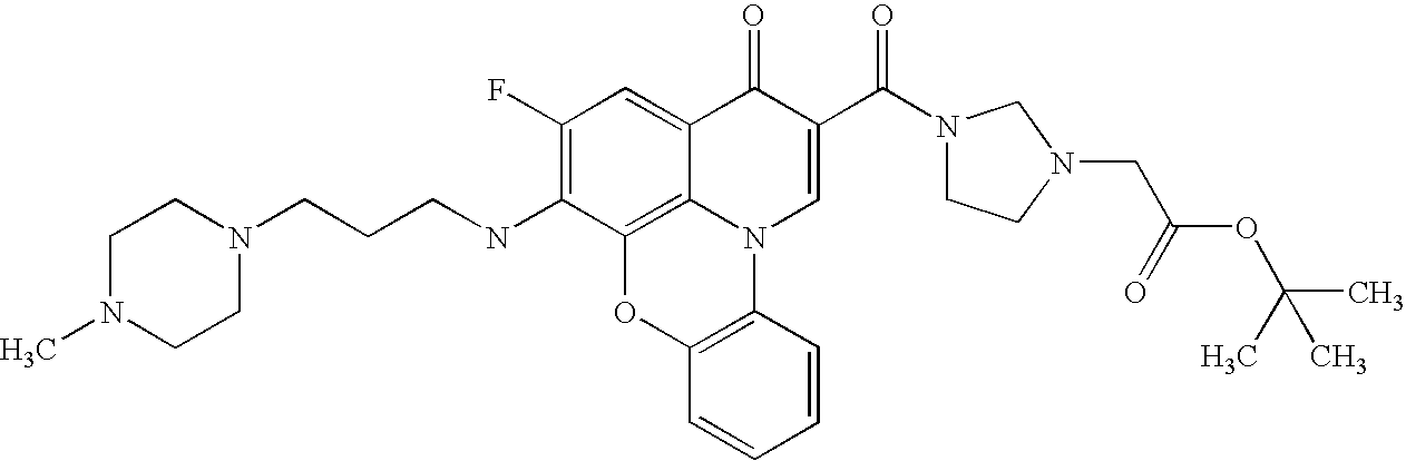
C1(F)=C(NCCCN2CCN(C)CC2)C2=C3C(=C1)C(=O)C(C(N1CCN(CC(OC(C)(C)C)=O)C1)=O)=CN3C1=C(O2)C=CC=C1
